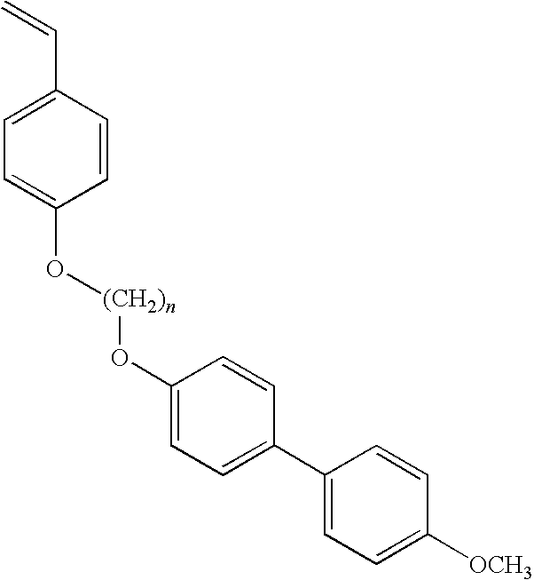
C1=CC(C=C)=CC=C1O[(CH2)n]OC1=CC=C(C2=CC=C([OCH3])C=C2)C=C1
